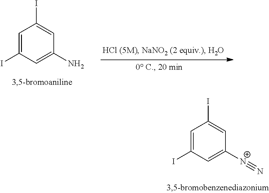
C1=C(I)C=C(N)C=C1I.C1=C(I)C=C([N+]#N)C=C1I
